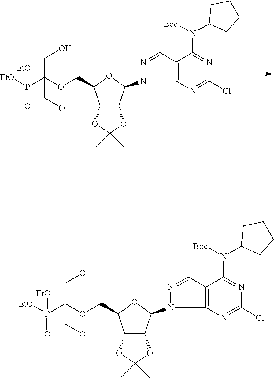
C12C(C(N3N=CC4=C3N=C(Cl)N=C4N(C3CCCC3)[Boc])OC1COC(P([EtO])([EtO])=O)(CO)COC)OC(C)(C)O2.C12C(C(N3N=CC4=C3N=C(Cl)N=C4N(C3CCCC3)[Boc])OC1COC(P([EtO])([EtO])=O)(COC)COC)OC(C)(C)O2
